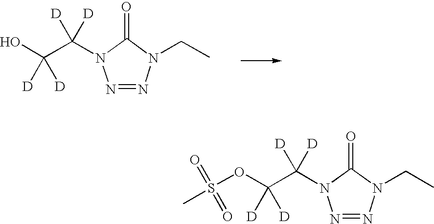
OC(C([D])([D])N1N=NN(CC)C1=O)([D])[D].O(C(C([D])([D])N1N=NN(CC)C1=O)([D])[D])S(=O)(C)=O
